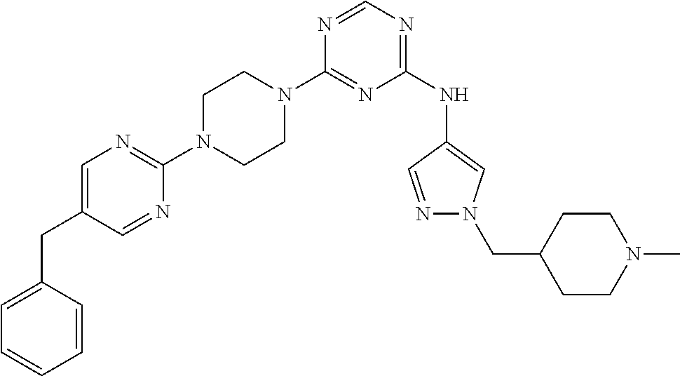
C1(N2CCN(C3=NC=C(CC4=CC=CC=C4)C=N3)CC2)=NC(NC2=CN(CC3CCN(C)CC3)N=C2)=NC=N1
